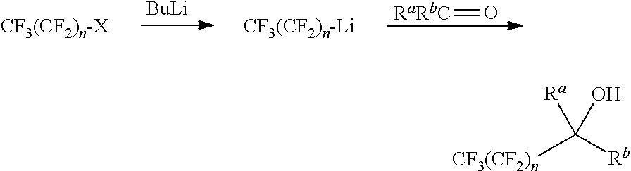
[BuLi].[RaRbC]=O.[CF3(CF2)n]C([Rb])([Ra])O
